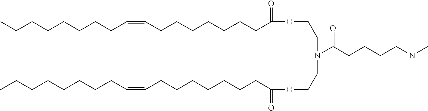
C(CCCCC=CCCCCCCCC(=O)OCCN(C(CCCCN(C)C)=O)CCOC(CCCCCCCC=CCCCCCCCC)=O)CCC
